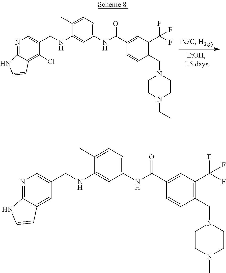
N1=C2C(=C(Cl)C(CNC3=CC(NC(C4=CC(C(F)(F)F)=C(CN5CCN(CC)CC5)C=C4)=O)=CC=C3C)=C1)C=CN2.N1=C2C(=CC(CNC3=CC(NC(C4=CC(C(F)(F)F)=C(CN5CCN(C)CC5)C=C4)=O)=CC=C3C)=C1)C=CN2
